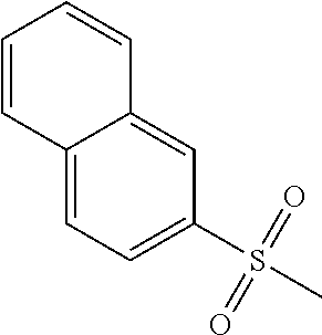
C1(S(C)(=O)=O)=CC=C2C(=C1)C=CC=C2
